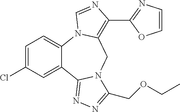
C1=C(Cl)C=C2C(=C1)N1C(=C(C3=NC=CO3)N=C1)CN1C2=NN=C1COCC
